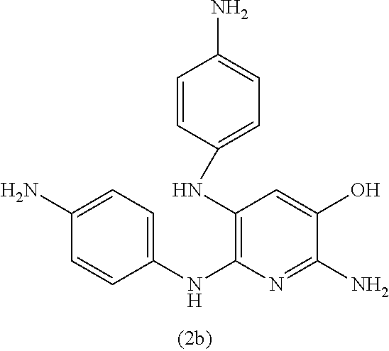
C1(N)=CC=C(NC2=C(NC3=CC=C(N)C=C3)C=C(O)C(N)=N2)C=C1
